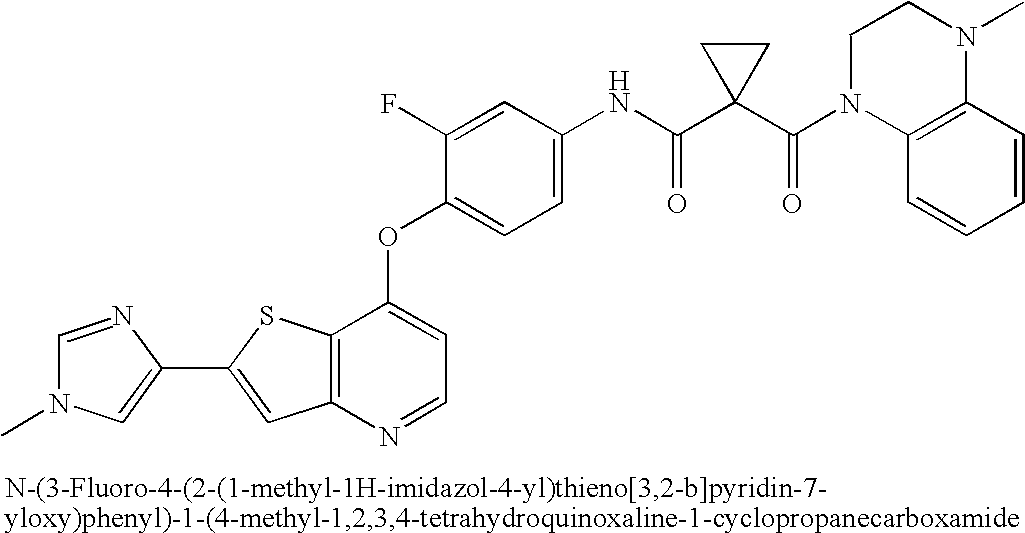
C12=C(N=CC=C1OC1=CC=C(NC(=O)C3(C(N4C5=C(N(C)CC4)C=CC=C5)=O)CC3)C=C1F)C=C(C1=CN(C)C=N1)S2
